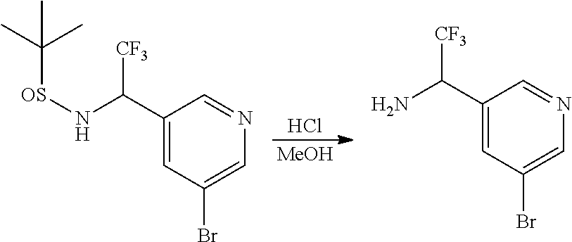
Cl.[MeOH].C1(C(N[OS]C(C)(C)C)[CF3])=CC(Br)=CN=C1.C1(C(N)[CF3])=CC(Br)=CN=C1
